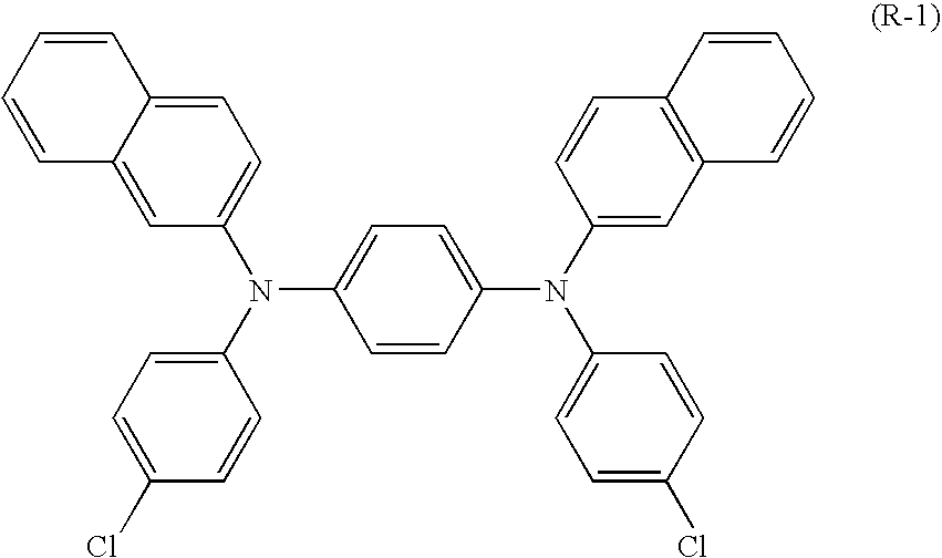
C1=C2C(=CC=C1N(C1=CC=C(Cl)C=C1)C1=CC=C(N(C3=CC4=C(C=C3)C=CC=C4)C3=CC=C(Cl)C=C3)C=C1)C=CC=C2
